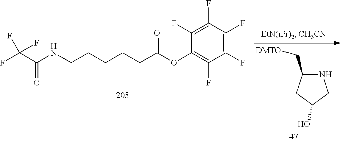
N(C(=O)C(F)(F)F)CCCCCC(OC1=C(F)C(F)=C(F)C(F)=C1F)=O.C1(C[DMTO])NCC(O)C1
